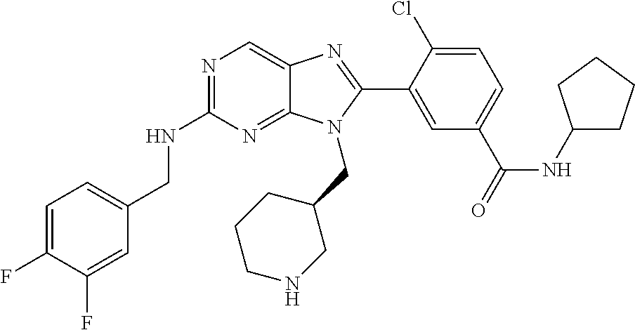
C1=C(F)C(F)=CC(CNC2=NC=C3C(=N2)N(CC2CCCNC2)C(C2=CC(C(=O)NC4CCCC4)=CC=C2Cl)=N3)=C1
